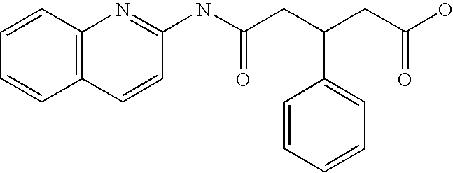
C12=C(C=CC=C1)N=C(NC(CC(CC(O)=O)C1=CC=CC=C1)=O)C=C2
